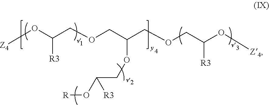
[Z4]OC(COCC(COCC(O[Z4])[R3])OCC(O[R])[R3])[R3]
